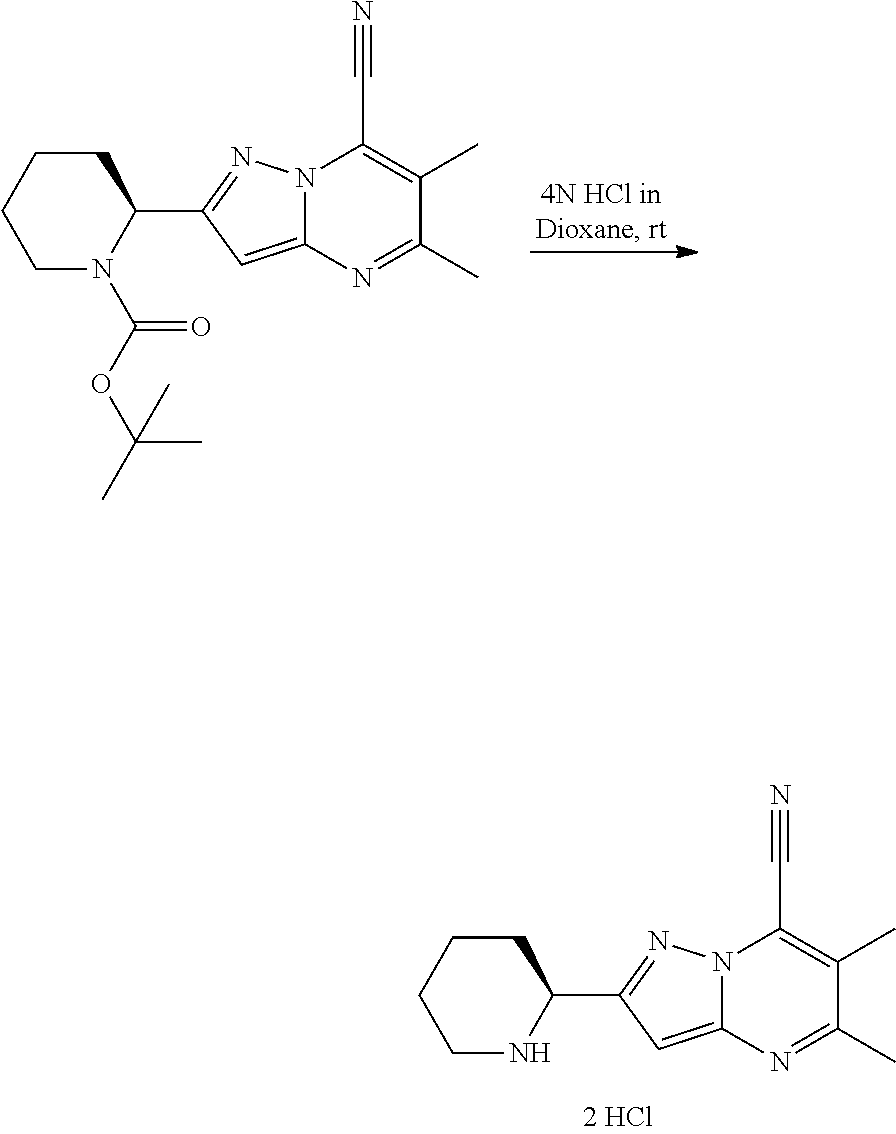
C1CCCN(C(OC(C)(C)C)=O)C1C1=NN2C(=C1)N=C(C)C(C)=C2C#N.C1CCCNC1C1=NN2C(=C1)N=C(C)C(C)=C2C#N
